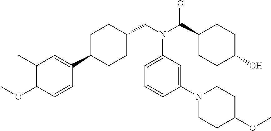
C1C(C2=CC(C)=C(OC)C=C2)CCC(CN(C(C2CCC(O)CC2)=O)C2=CC=CC(N3CCC(OC)CC3)=C2)C1
